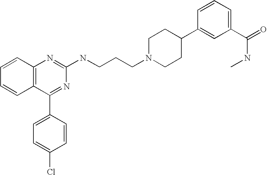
C12=C(C(C3=CC=C(Cl)C=C3)=NC(NCCCN3CCC(C4=CC(C(=O)NC)=CC=C4)CC3)=N1)C=CC=C2
